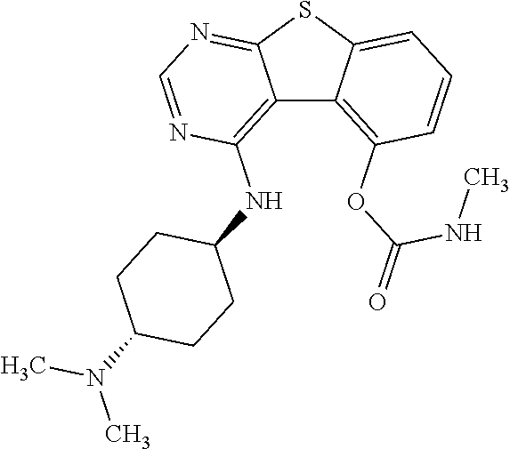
C12=C(NC3CCC(N(C)C)CC3)N=CN=C1SC1=CC=CC(OC(NC)=O)=C21
